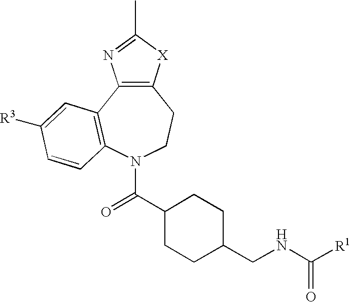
C12=C(C3=C(N(C(C4CCC(CNC([R1])=O)CC4)=O)CC1)C=CC([R3])=C3)N=C(C)[X]2
